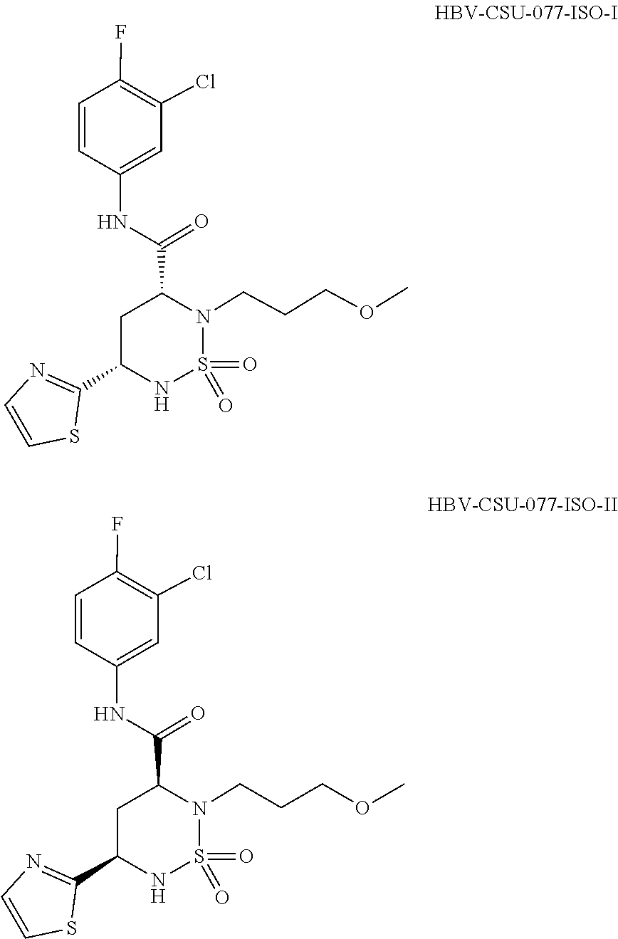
O=S1(=O)N(CCCOC)C(C(NC2=CC(Cl)=C(F)C=C2)=O)CC(C2=NC=CS2)N1.O=S1(=O)N(CCCOC)C(C(NC2=CC(Cl)=C(F)C=C2)=O)CC(C2=NC=CS2)N1
